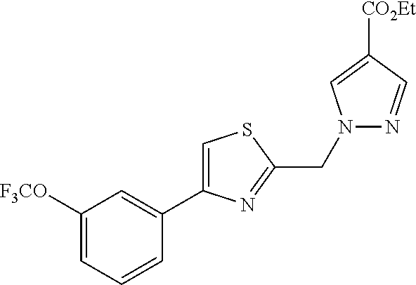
C1([F3CO])=CC=CC(C2=CSC(CN3N=CC([CO2Et])=C3)=N2)=C1
